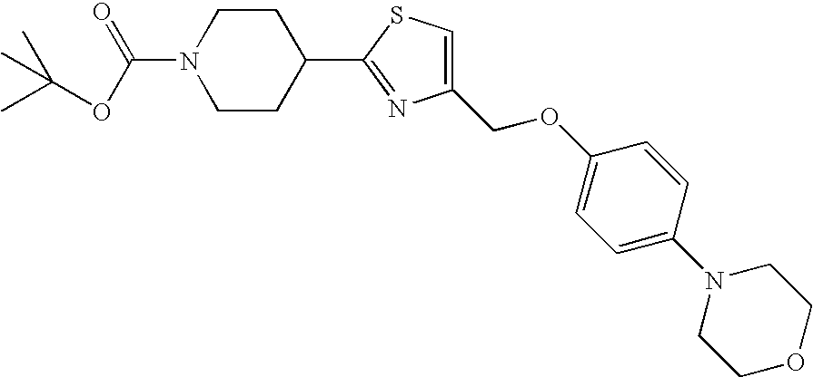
N1(C(OC(C)(C)C)=O)CCC(C2=NC(COC3=CC=C(N4CCOCC4)C=C3)=CS2)CC1
